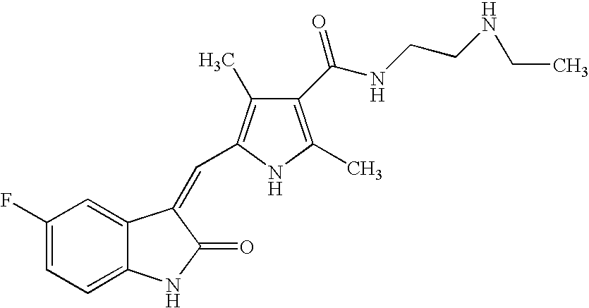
C1(F)=CC=C2C(=C1)C(=CC1=C(C)C(C(NCCNCC)=O)=C(C)N1)C(=O)N2
